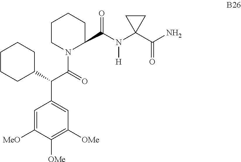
C1=C([MeO])C([OMe])=C([OMe])C=C1C(C1CCCCC1)C(=O)N1C(C(N(C2(C(=O)N)CC2)[H])=O)CCCC1
